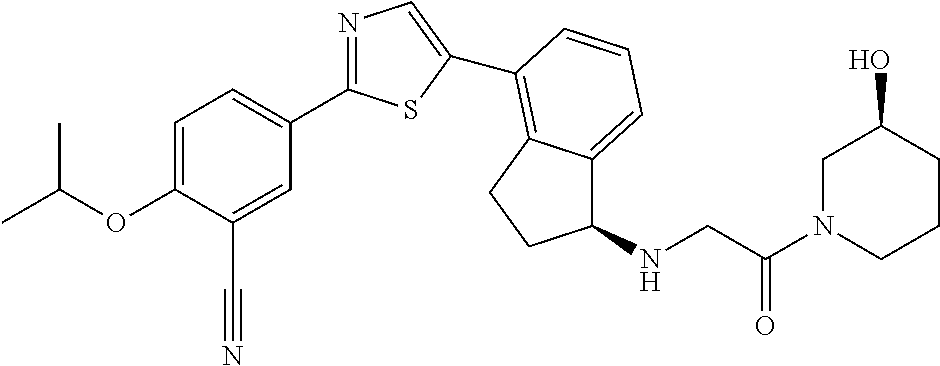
C1=C(OC(C)C)C(C#N)=CC(C2=NC=C(C3=C4C(=CC=C3)C(NCC(N3CC(O)CCC3)=O)CC4)S2)=C1
